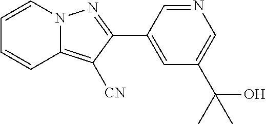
C1=CN2C(=C([CN])C(C3=CC(C(C)(O)C)=CN=C3)=N2)C=C1
